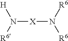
N([X]N([R6])[R6])([H])[R6]
